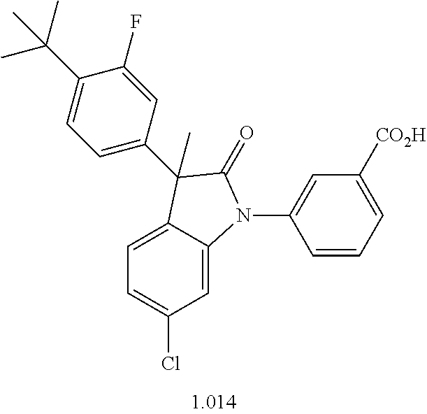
C1=C2C(=CC(Cl)=C1)N(C1=CC([CO2H])=CC=C1)C(=O)C2(C)C1=CC=C(C(C)(C)C)C(F)=C1
